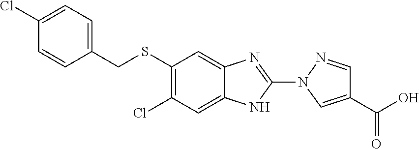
S(C1=C(Cl)C=C2C(=C1)N=C(N1C=C(C(O)=O)C=N1)N2)CC1=CC=C(Cl)C=C1
